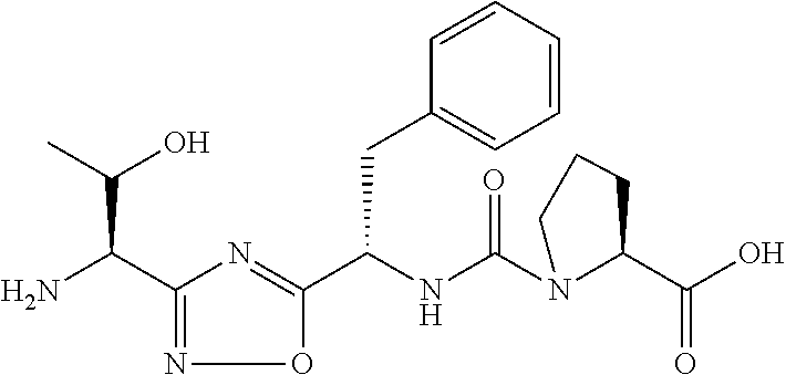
C1(C(C(O)C)N)=NOC(C(NC(N2C(C(O)=O)CCC2)=O)CC2=CC=CC=C2)=N1
